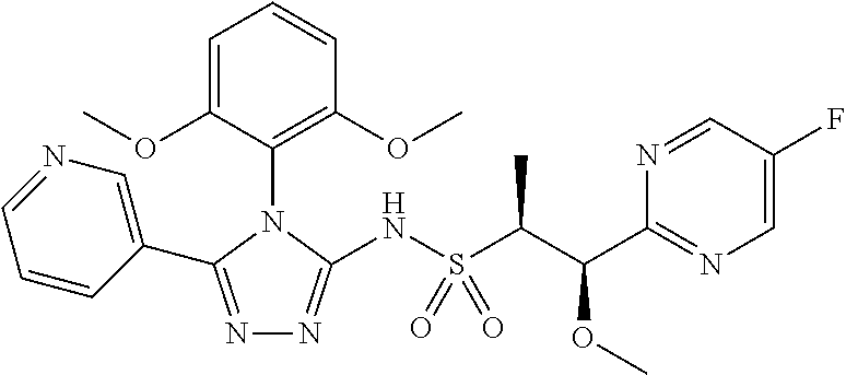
N1=C(C2=CN=CC=C2)N(C2=C(OC)C=CC=C2OC)C(NS(C(C)C(OC)C2=NC=C(F)C=N2)(=O)=O)=N1
